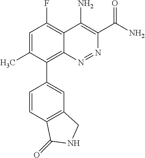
C1=C(C)C(C2=CC3=C(C=C2)C(=O)NC3)=C2C(=C1F)C(N)=C(C(N)=O)N=N2
